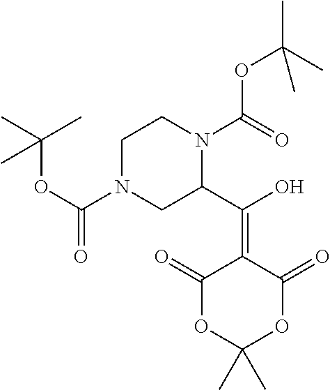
C1N(C(OC(C)(C)C)=O)CC(C(O)=C2C(=O)OC(C)(C)OC2=O)N(C(=O)OC(C)(C)C)C1
